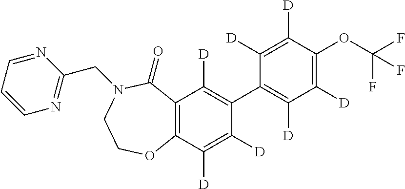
C12=C(C([D])=C([D])C(C3=C([D])C([D])=C(OC(F)(F)F)C([D])=C3[D])=C1[D])OCCN(CC1=NC=CC=N1)C2=O
